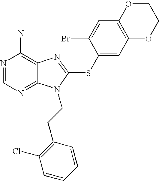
N1=CN=C2C(=C1N)N=C(SC1=CC3=C(C=C1Br)OCCO3)N2CCC1=C(Cl)C=CC=C1
